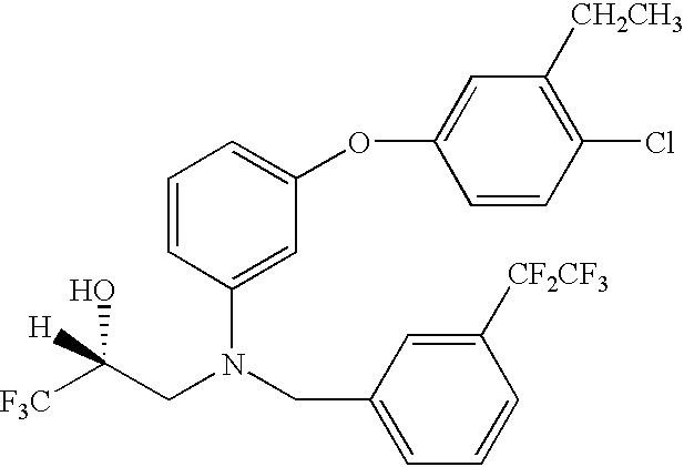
C1=CC(N(CC2=CC=CC([CF2CF3])=C2)CC([F3C])(O)[H])=CC(OC2=CC([CH2CH3])=C(Cl)C=C2)=C1
